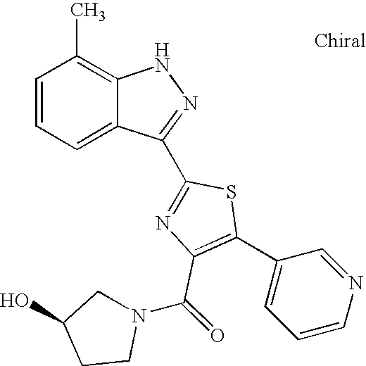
C1=CC=C2C(=C1C)NN=C2C1=NC(C(N2CC(O)CC2)=O)=C(C2=CC=CN=C2)S1
